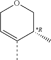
C1C=C(C)C(C)CO1
